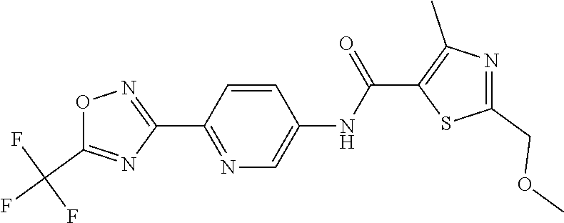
O1C(C(F)(F)F)=NC(C2=NC=C(NC(=O)C3=C(C)N=C(COC)S3)C=C2)=N1
